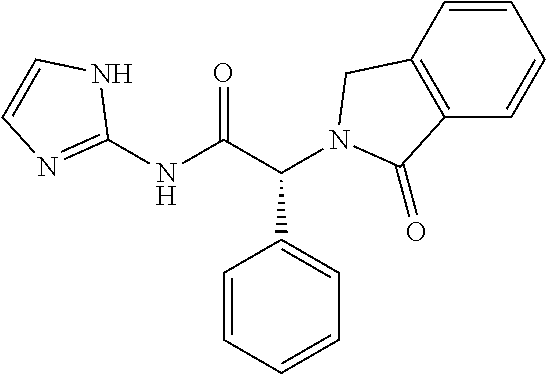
C1(NC(C(C2=CC=CC=C2)N2CC3=C(C=CC=C3)C2=O)=O)=NC=CN1
